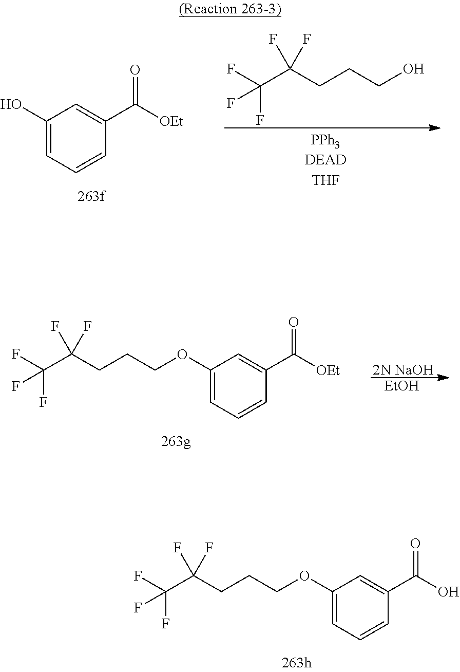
C(C(CCCO)(F)F)(F)(F)F.C1(O)=CC=CC(C([OEt])=O)=C1.[2N NaOH].[EtOH].C(C(CCCOC1=CC=CC(C([OEt])=O)=C1)(F)F)(F)(F)F.C(C(CCCOC1=CC=CC(C(O)=O)=C1)(F)F)(F)(F)F
